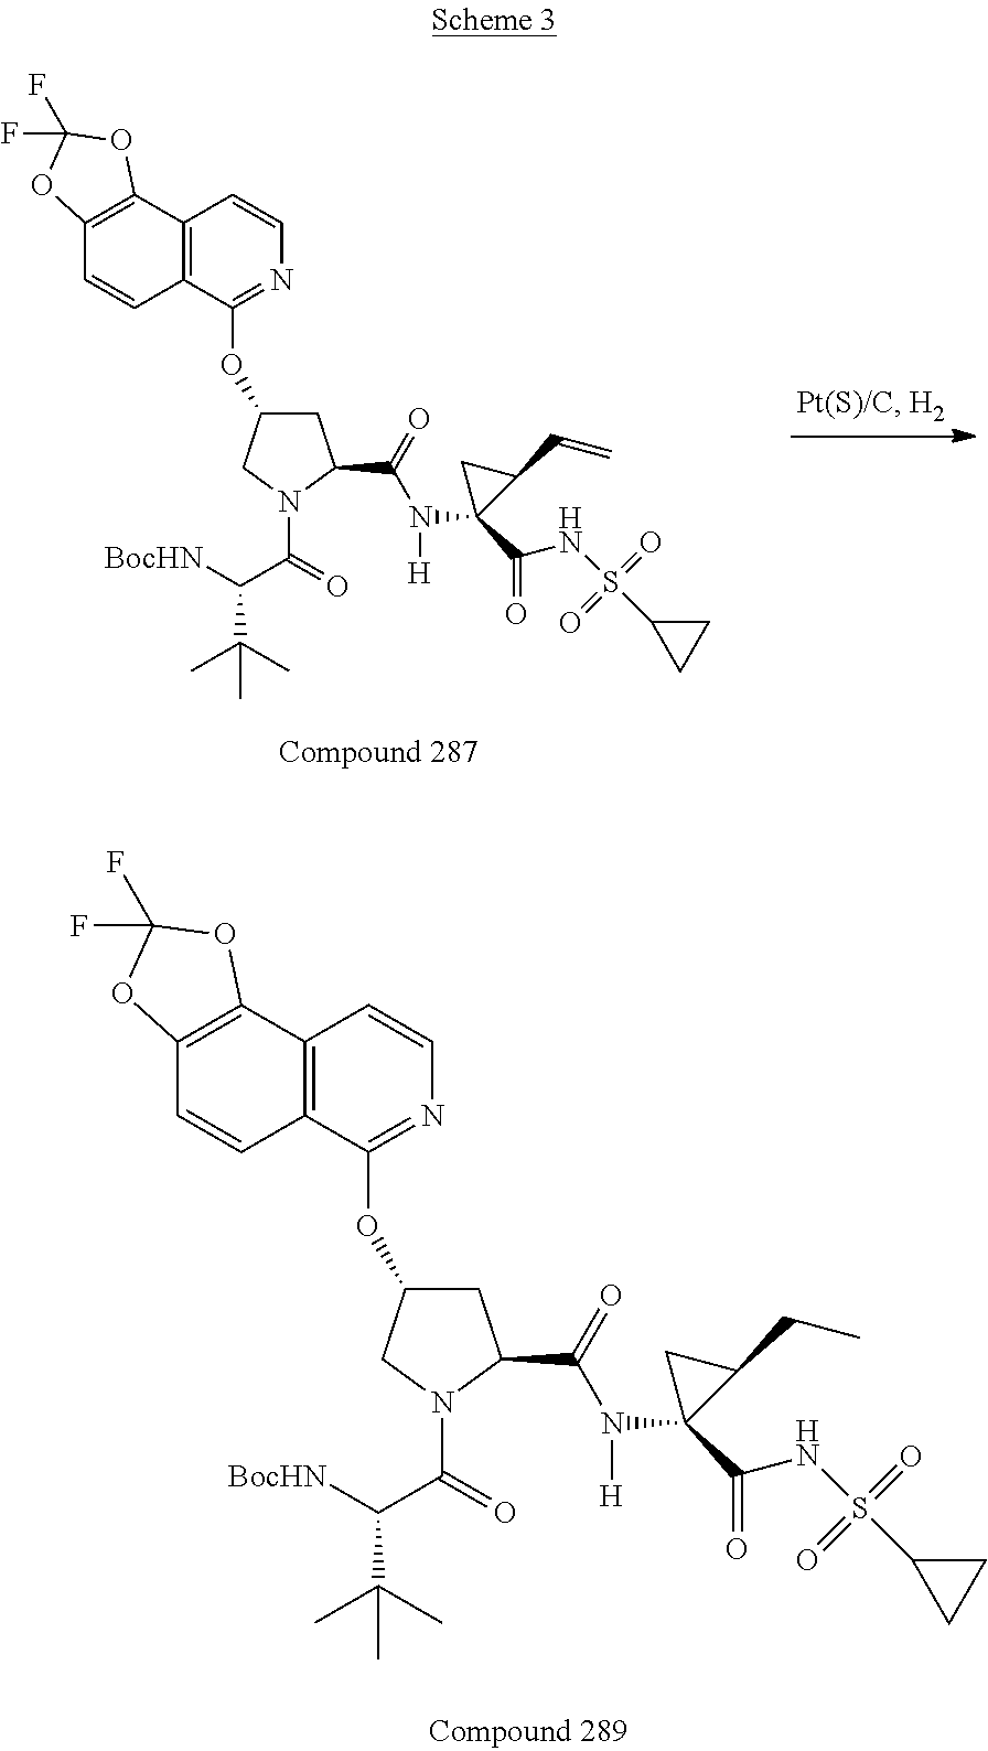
C1C(OC2=NC=CC3=C2C=CC2=C3OC(F)(F)O2)CN(C(=O)C([BocHN])C(C)(C)C)C1C(N(C1(C(NS(C2CC2)(=O)=O)=O)CC1CC)[H])=O.C1C(OC2=NC=CC3=C2C=CC2=C3OC(F)(F)O2)CN(C(=O)C([BocHN])C(C)(C)C)C1C(N(C1(C(NS(C2CC2)(=O)=O)=O)CC1C=C)[H])=O
